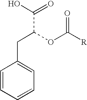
C1=CC=CC=C1CC(OC(=O)[R])C(=O)O
